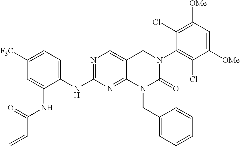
C1(NC2=NC=C3C(=N2)N(CC2=CC=CC=C2)C(=O)N(C2=C(Cl)C([OMe])=CC([OMe])=C2Cl)C3)=CC=C([CF3])C=C1NC(C=C)=O
